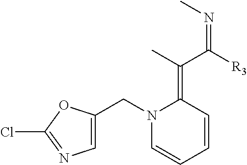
C1=CC=CC(=C(C([R3])=NC)C)N1CC1=CN=C(Cl)O1
